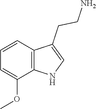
COC1=CC=CC2=C1NC=C2CCN
